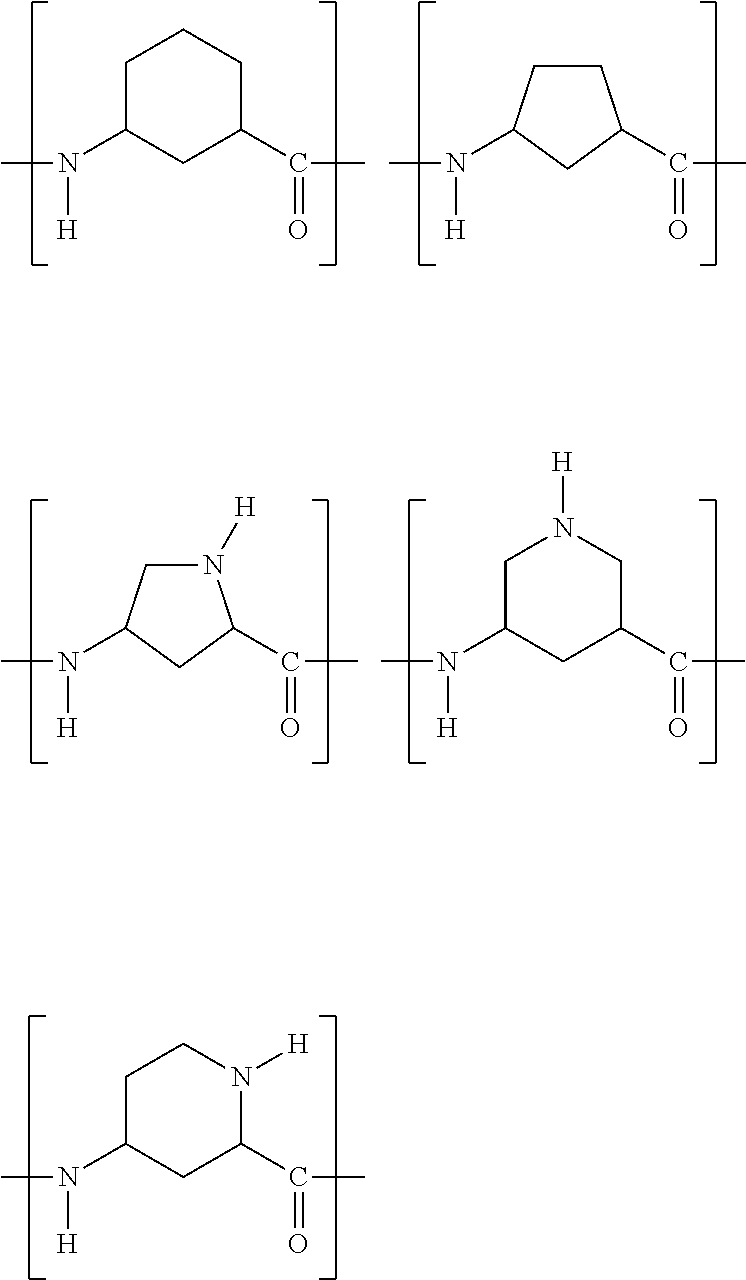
N([H])(C)C1CC(C(C)=O)N([H])CC1.C1C(N([H])C)CC(C(C)=O)CC1.N([H])(C)C1CCC(C(C)=O)C1.N([H])(C)C1CN([H])C(C(C)=O)C1.N([H])(C)C1CC(C(C)=O)CN([H])C1
